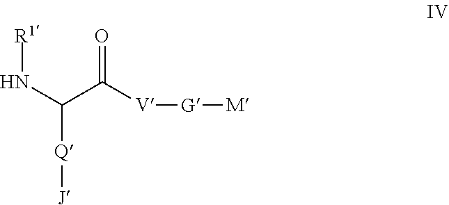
[J][Q]C(C([V][G][M])=O)N[R1]
